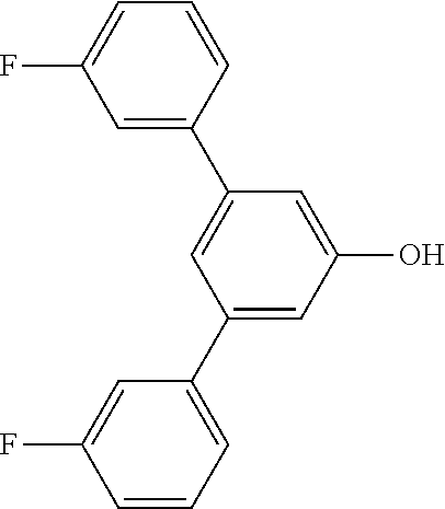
C1=C(C2=CC(C3=CC=CC(F)=C3)=CC(O)=C2)C=CC=C1F
